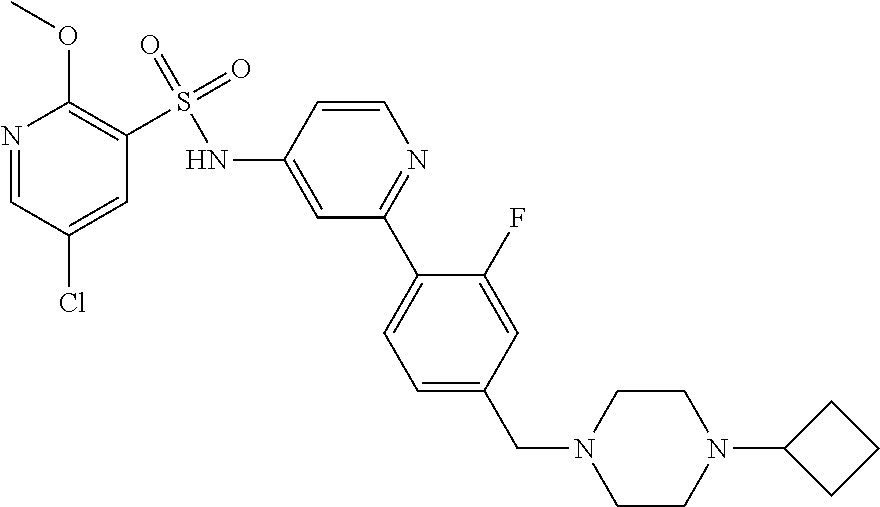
C1=C(CN2CCN(C3CCC3)CC2)C=C(F)C(C2=NC=CC(NS(=O)(=O)C3=C(OC)N=CC(Cl)=C3)=C2)=C1
